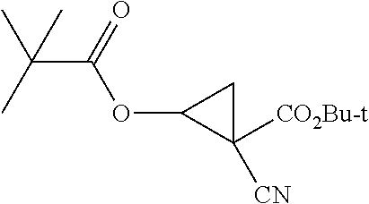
C1([CN])([CO2Bu-t])CC1OC(C(C)(C)C)=O
